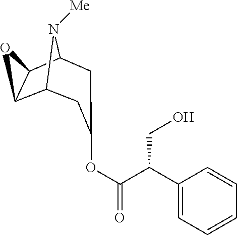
C12C3C(C(N1[Me])CC(OC(=O)C(C1=CC=CC=C1)CO)C2)O3
